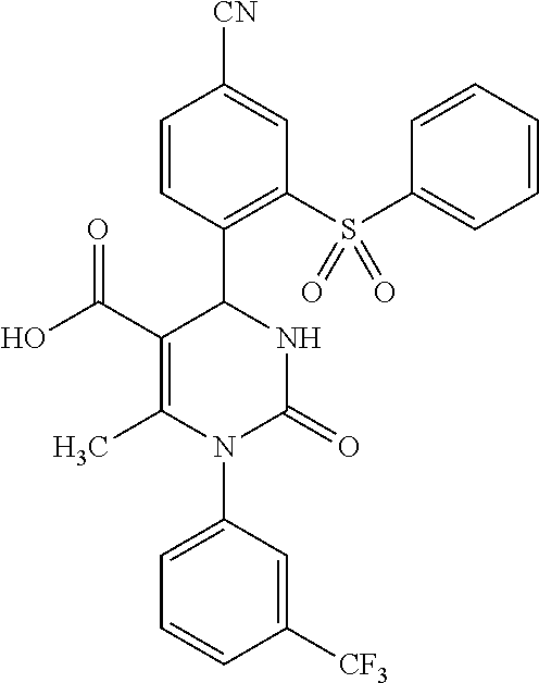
C1([CF3])=CC(N2C(=O)NC(C3=C(S(C4=CC=CC=C4)(=O)=O)C=C([CN])C=C3)C(C(O)=O)=C2C)=CC=C1
